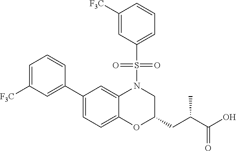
C1([F3C])=CC(S(N2C3=CC(C4=CC([F3C])=CC=C4)=CC=C3OC(CC(C(O)=O)C)C2)(=O)=O)=CC=C1
